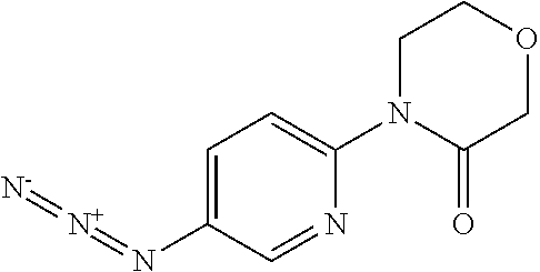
C1=C(N=[N+]=[N-])C=NC(N2C(=O)COCC2)=C1
